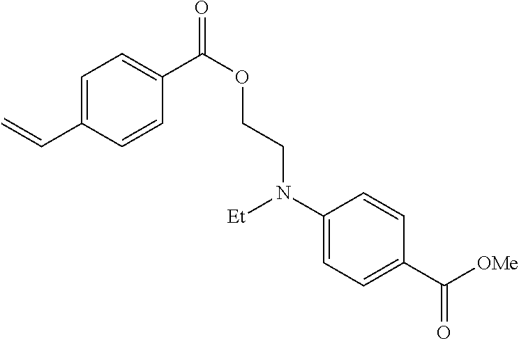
C1=C(C=C)C=CC(C(OCCN(C2=CC=C(C([OMe])=O)C=C2)[Et])=O)=C1
